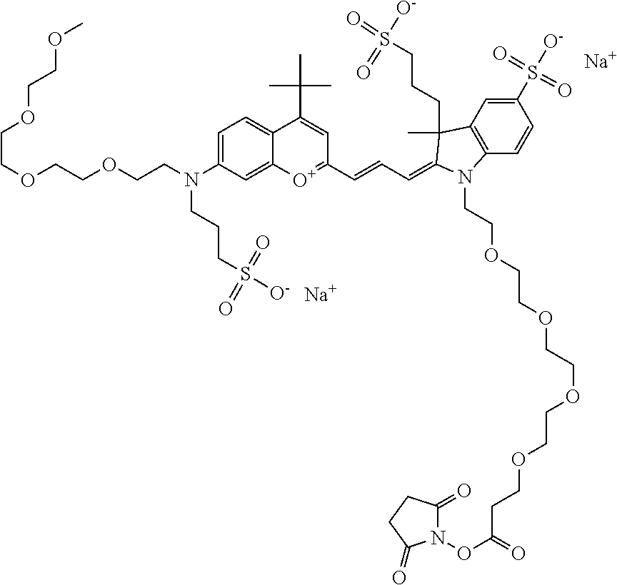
[Na].[Na].C(OCCOCCN(C1=CC=C2C(=C1)[O+]=C(C=CC=C1C(CCCS([O-])(=O)=O)(C)C3=C(C=CC(S(=O)(=O)[O-])=C3)N1CCOCCOCCOCCOCCC(ON1C(=O)CCC1=O)=O)C=C2C(C)(C)C)CCCS(=O)(=O)[O-])COCCOC
